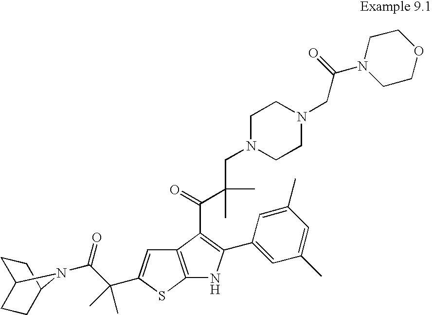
C12=C(SC(C(C(=O)N3C4CCC3CC4)(C)C)=C1)NC(C1=CC(C)=CC(C)=C1)=C2C(=O)C(CN1CCN(CC(N2CCOCC2)=O)CC1)(C)C
